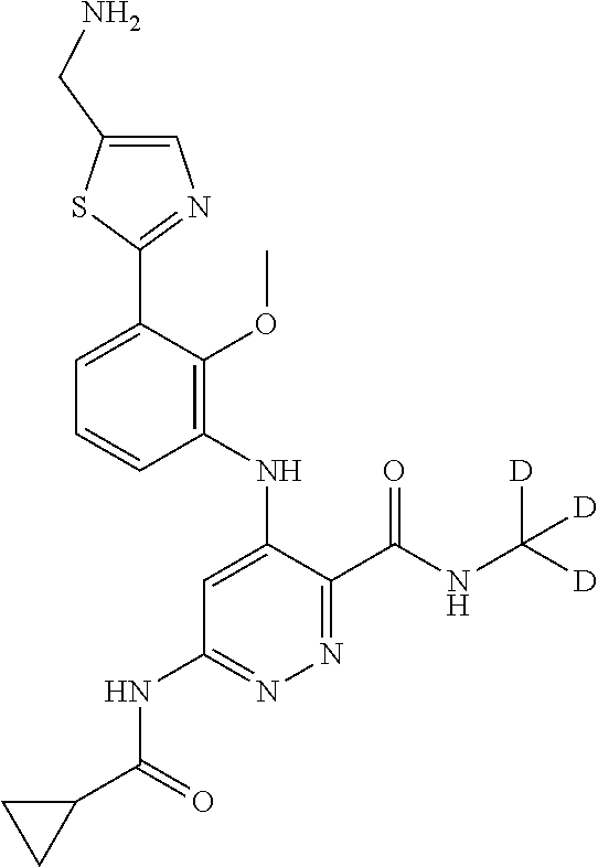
C1=C(C2=NC=C(CN)S2)C(OC)=C(NC2=CC(NC(C3CC3)=O)=NN=C2C(NC([D])([D])[D])=O)C=C1
